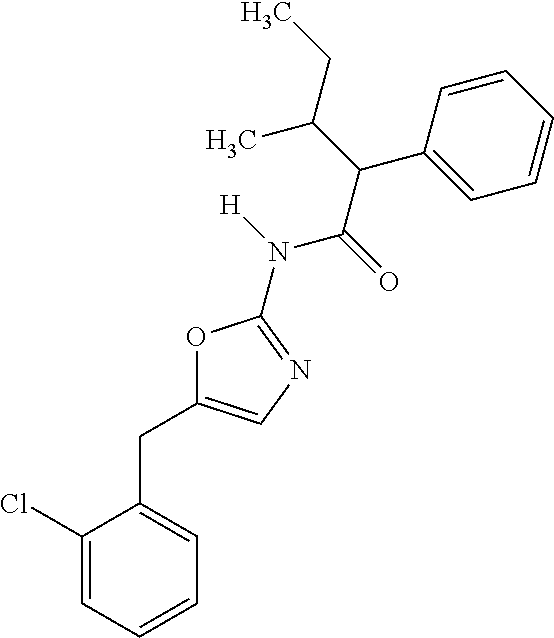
C1(Cl)=CC=CC=C1CC1=CN=C(N(C(C(C2=CC=CC=C2)C(CC)C)=O)[H])O1
